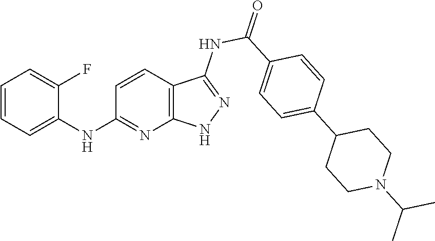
C1=CC=C(NC2=NC3=C(C=C2)C(NC(=O)C2=CC=C(C4CCN(C(C)C)CC4)C=C2)=NN3)C(F)=C1
